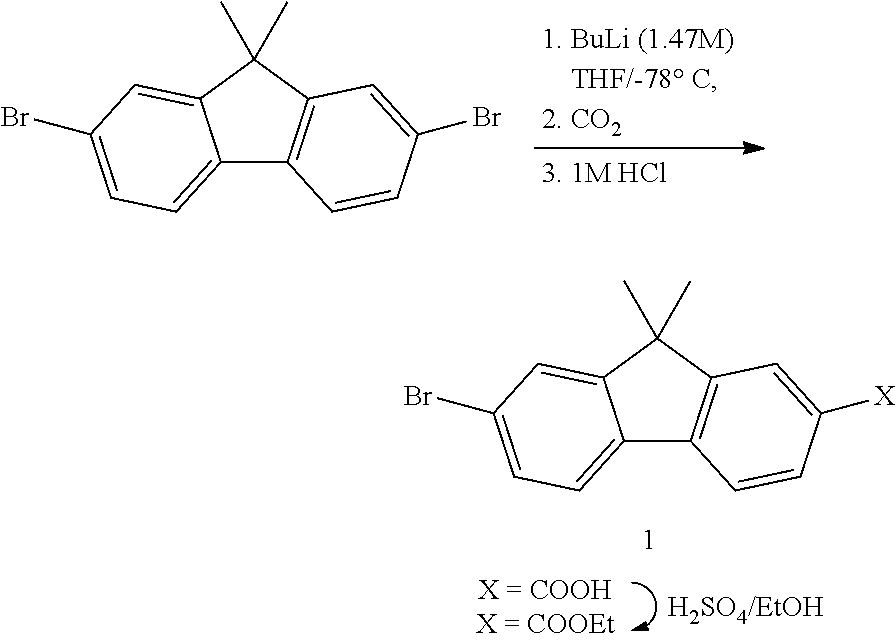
C12=CC=C(Br)C=C1C(C)(C)C1=C2C=CC([X])=C1.C12=CC=C(Br)C=C1C(C)(C)C1=C2C=CC(Br)=C1
